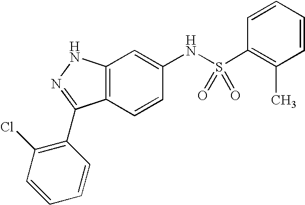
C12=C(C=CC(NS(C3=C(C)C=CC=C3)(=O)=O)=C1)C(C1=C(Cl)C=CC=C1)=NN2
